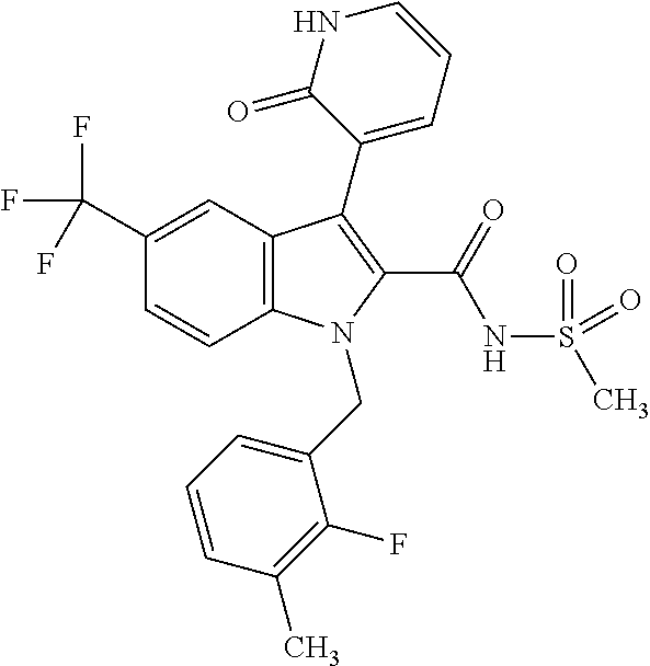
C1(C(F)(F)F)=CC2=C(C=C1)N(CC1=CC=CC(C)=C1F)C(C(NS(C)(=O)=O)=O)=C2C1=CC=CNC1=O
